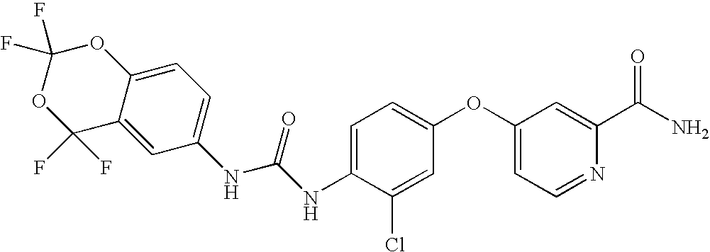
C1(F)(F)C2=CC(NC(NC3=CC=C(OC4=CC=NC(C(N)=O)=C4)C=C3Cl)=O)=CC=C2OC(F)(F)O1
